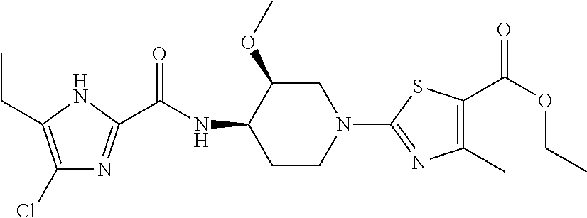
C1(Cl)=C(CC)NC(C(NC2CCN(C3=NC(C)=C(C(OCC)=O)S3)CC2OC)=O)=N1
